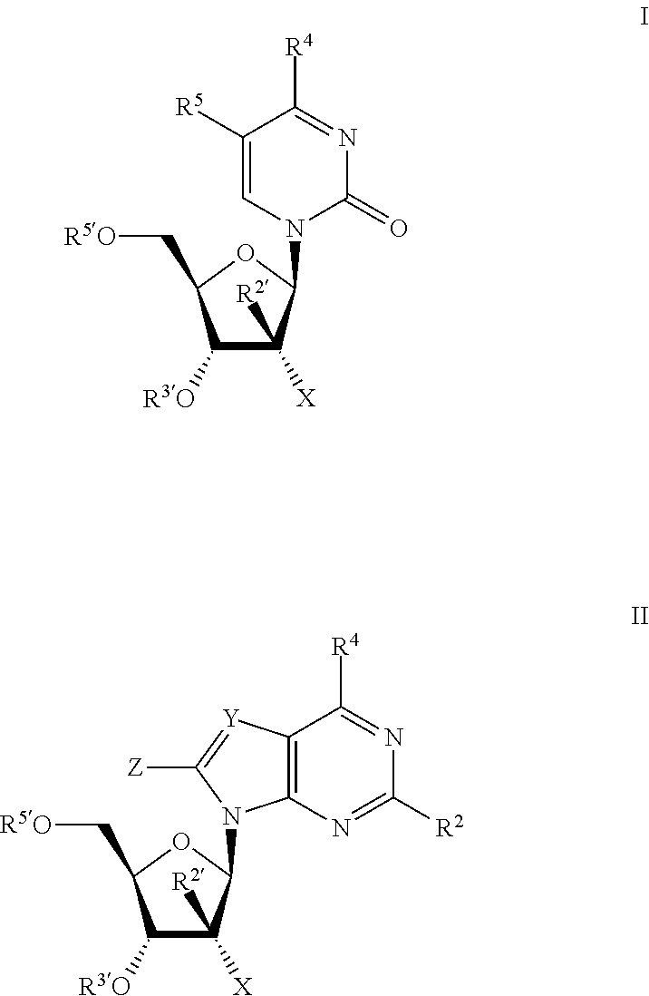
C1([R5])=CN(C2C([R2])([X])C([R3O])C(C[R5O])O2)C(=O)N=C1[R4].C1([R3O])C([R2])([X])C(N2C3=C(C([R4])=NC([R2])=N3)[Y]=C2[Z])OC1C[R5O]
